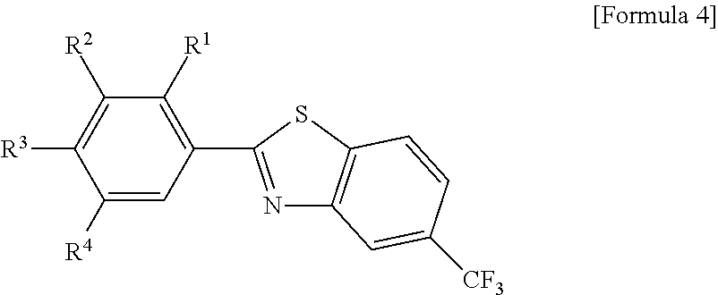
C1([R4])=CC(C2=NC3=C(S2)C=CC([CF3])=C3)=C([R1])C([R2])=C1[R3]
